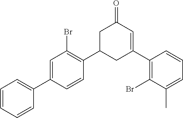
C1(C2=CC=CC=C2)=CC(Br)=C(C2CC(C3=C(Br)C(C)=CC=C3)=CC(=O)C2)C=C1
